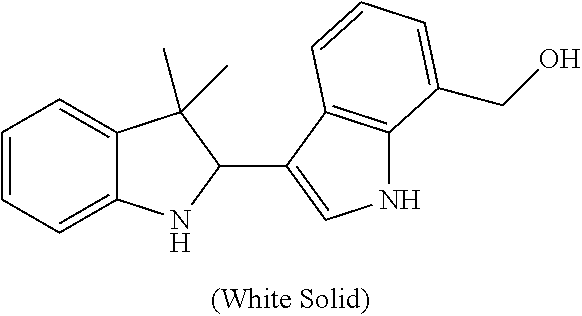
C12=CC=CC=C1NC(C1=CNC3=C1C=CC=C3CO)C2(C)C
